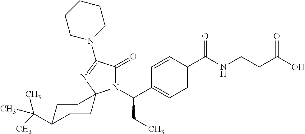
N1(C(C2=CC=C(C(NCCC(O)=O)=O)C=C2)CC)C(=O)C(N2CCCCC2)=NC12CCC(C(C)(C)C)CC2
